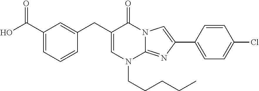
C1=C(CC2=CC(C(=O)O)=CC=C2)C(=O)N2C(=NC(C3=CC=C(Cl)C=C3)=C2)N1CCCCC
